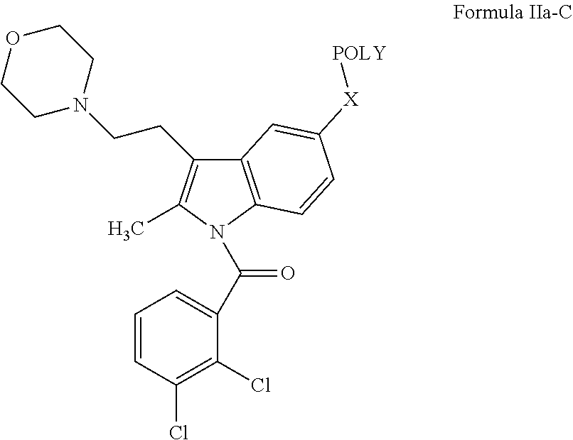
C12=C(N(C(C3=CC=CC(Cl)=C3Cl)=O)C(C)=C1CCN1CCOCC1)C=CC([X][POLY])=C2
